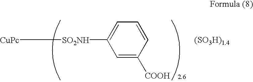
[SO2NH]([CuPc])C1=CC=CC([COOH])=C1.[(SO3H)1.4]
